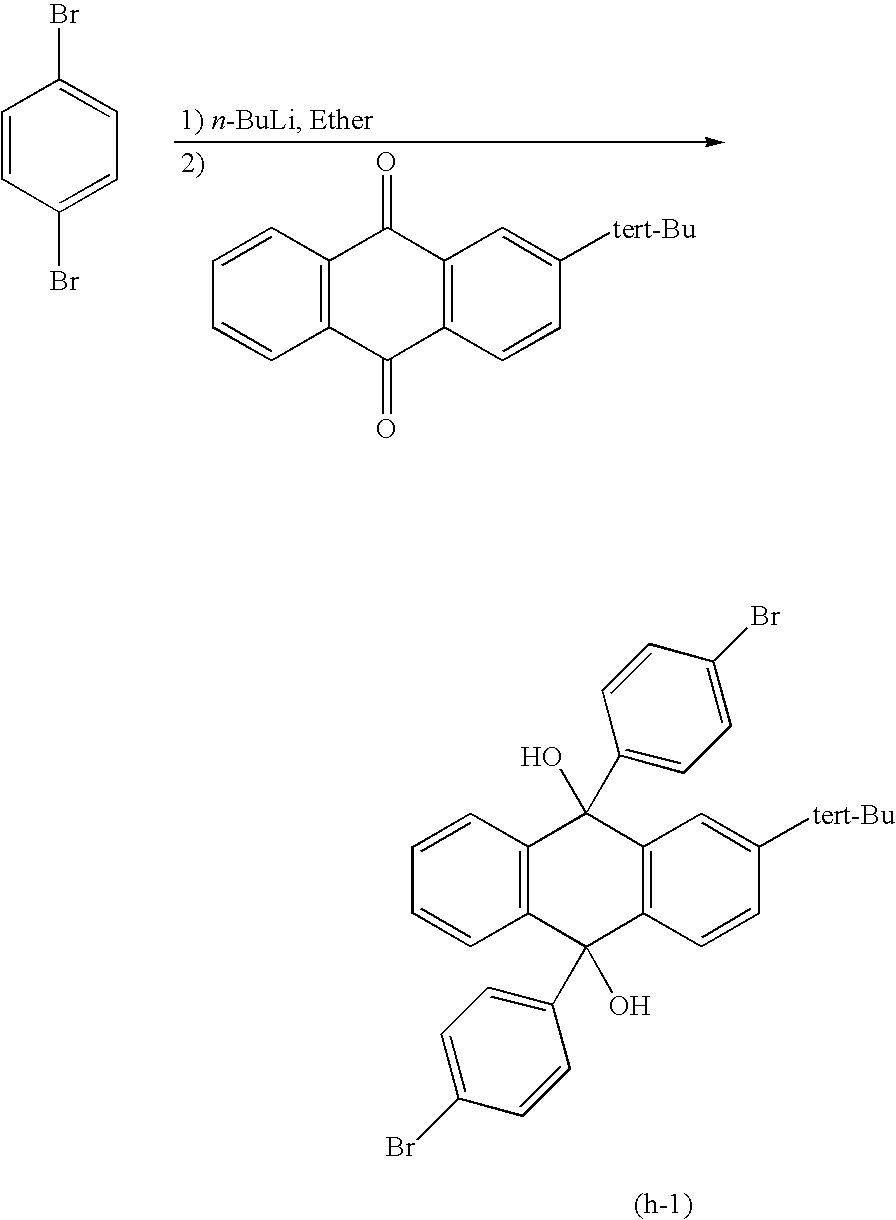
C1=CC2=C(C=C1)C(=O)C1=C(C2=O)C=C([tert-Bu])C=C1.C1=CC(Br)=CC=C1Br.C1=CC2=C(C=C1)C(C1=CC=C(Br)C=C1)(O)C1=C(C2(O)C2=CC=C(Br)C=C2)C=C([tert-Bu])C=C1
